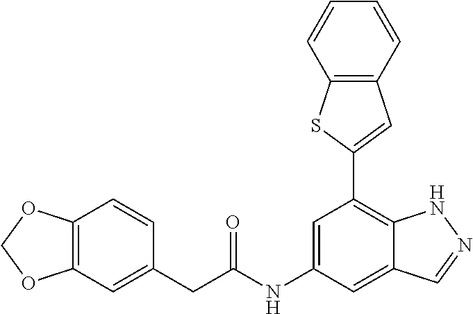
C12=C(C=CC=C1)C=C(C1=C3C(=CC(NC(=O)CC4=CC5=C(C=C4)OCO5)=C1)C=NN3)S2
